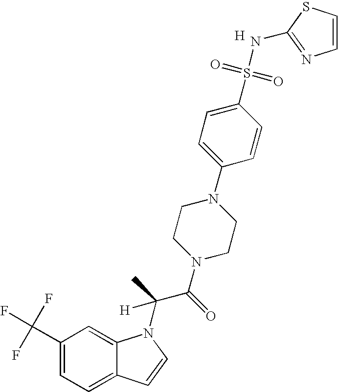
C1(C(F)(F)F)=CC=C2C(=C1)N(C(C(N1CCN(C3=CC=C(S(=O)(=O)NC4=NC=CS4)C=C3)CC1)=O)(C)[H])C=C2.[H]
